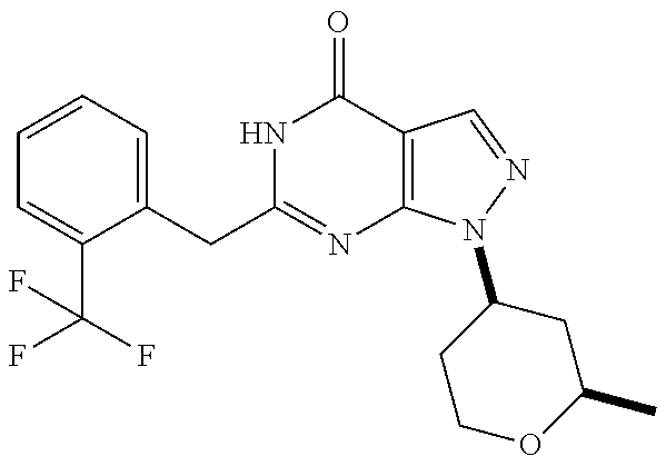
C1=CC=C(CC2=NC3=C(C(=O)N2)C=NN3C2CCOC(C)C2)C(C(F)(F)F)=C1
